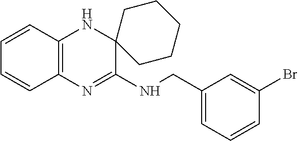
C1=CC2=C(C=C1)N=C(NCC1=CC=CC(Br)=C1)C1(N2)CCCCC1
